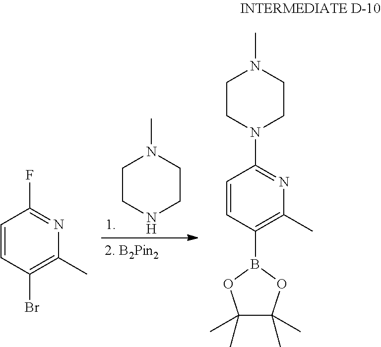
C1CNCCN1C.C1=CC(Br)=C(C)N=C1F.C1=CC(B2OC(C)(C)C(C)(C)O2)=C(C)N=C1N1CCN(C)CC1
